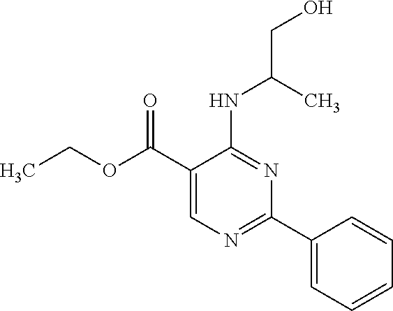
N(C1=NC(C2=CC=CC=C2)=NC=C1C(OCC)=O)C(C)CO
